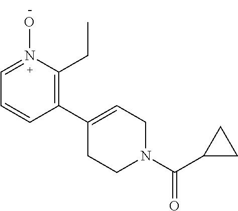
C1=N(O)C(CC)=C(C2=CCN(C(C3CC3)=O)CC2)C=C1
